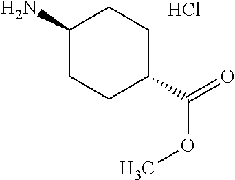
C1(N)CCC(C(=O)OC)CC1.Cl
